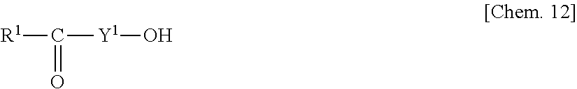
[R1]C(=O)[Y1]O
